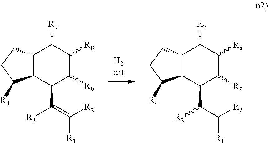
C12C(CCC1[R4])C([R7])C([R8])C([R9])C2C([R3])=C([R1])[R2].C12C(CCC1[R4])C([R7])C([R8])C([R9])C2C([R3])C([R1])[R2]
